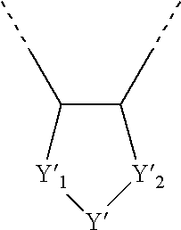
C1(CC)C(CC)[Y1][Y][Y2]1
